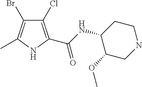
C1CC(NC(=O)C2=C(Cl)C(Br)=C(C)N2)C(OC)CN1
